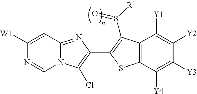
C12=NC(C3=C(S([R1])=O)C4=C(C([Y4])=C([Y3])C([Y2])=C4[Y1])S3)=C(Cl)N1C=NC([W1])=C2
